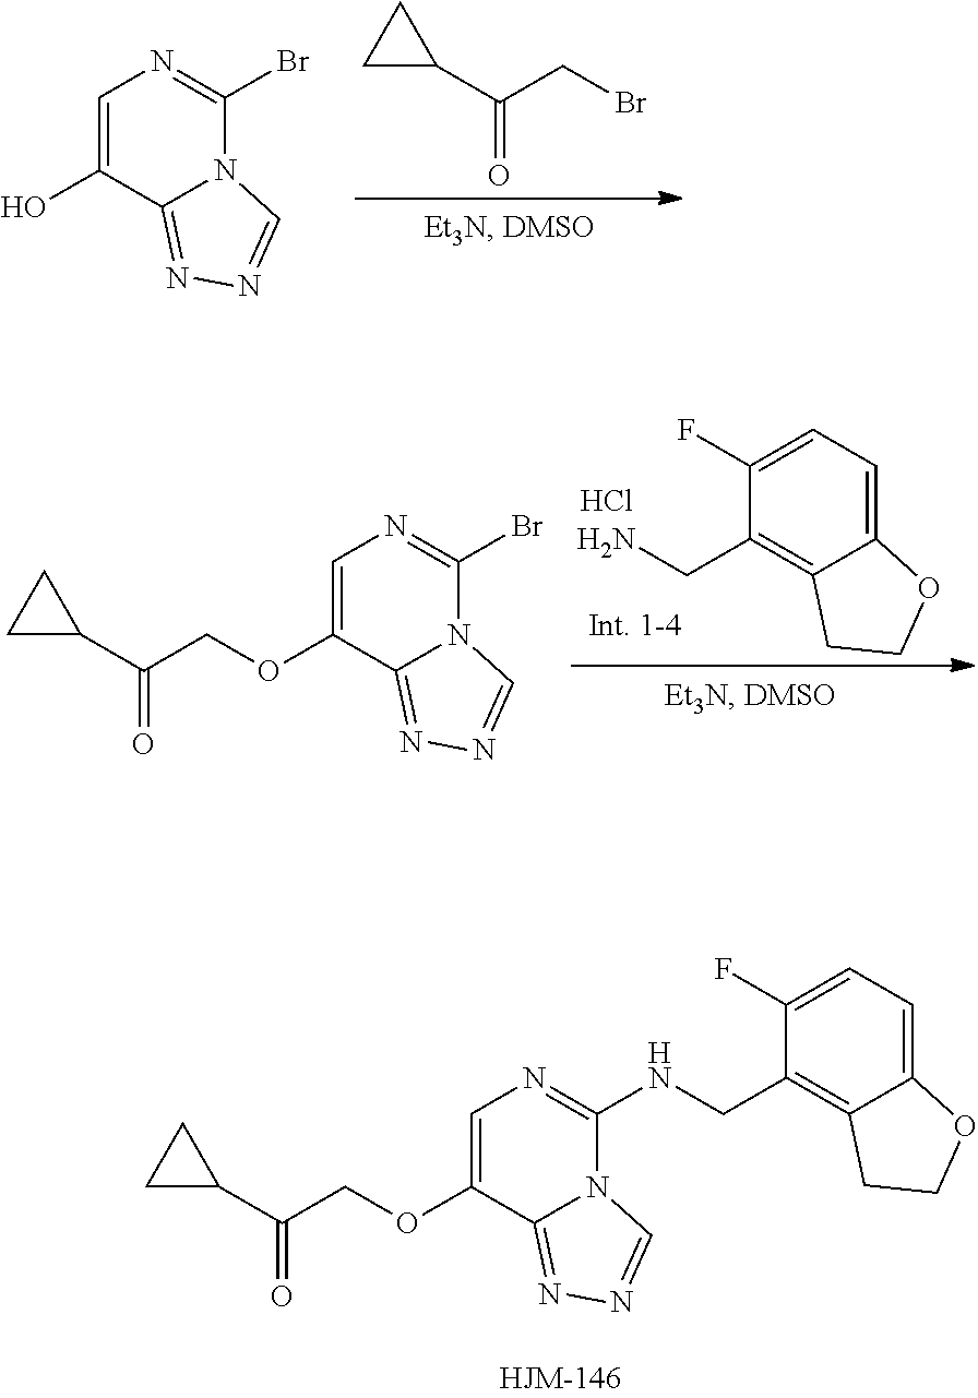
C1(F)=CC=C2C(=C1CN)CCO2.Cl.C(COC1=CN=C(Br)N2C1=NN=C2)(=O)C1CC1.C(C(=O)C1CC1)Br.C1=C(O)C2=NN=CN2C(Br)=N1.C(COC1=CN=C(NCC2=C3C(=CC=C2F)OCC3)N2C1=NN=C2)(=O)C1CC1
